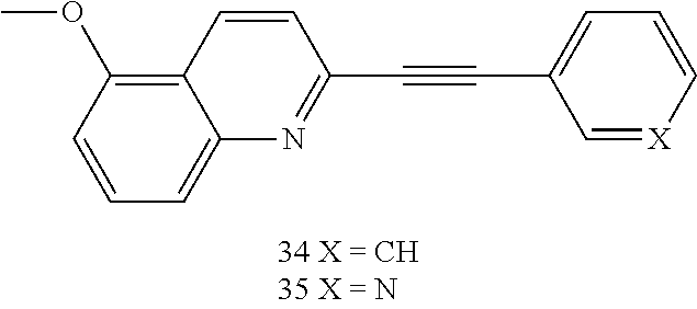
C1=CC(OC)=C2C(=C1)N=C(C#CC1=CC=C[X]=C1)C=C2
